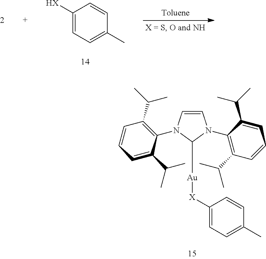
C1=CN(C2=C(C(C)C)C=CC=C2C(C)C)C([Au][X]C2=CC=C(C)C=C2)N1C1=C(C(C)C)C=CC=C1C(C)C.C1=C([HX])C=CC(C)=C1
